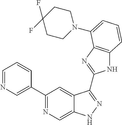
C1(C2=NC=C3C(=C2)C(C2=NC4=C(N2)C=CC=C4N2CCC(F)(F)CC2)=NN3)=CN=CC=C1
